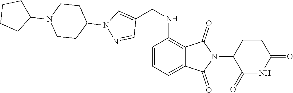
C1CN(C2CCCC2)CCC1N1C=C(CNC2=C3C(=O)N(C4C(=O)NC(=O)CC4)C(=O)C3=CC=C2)C=N1
